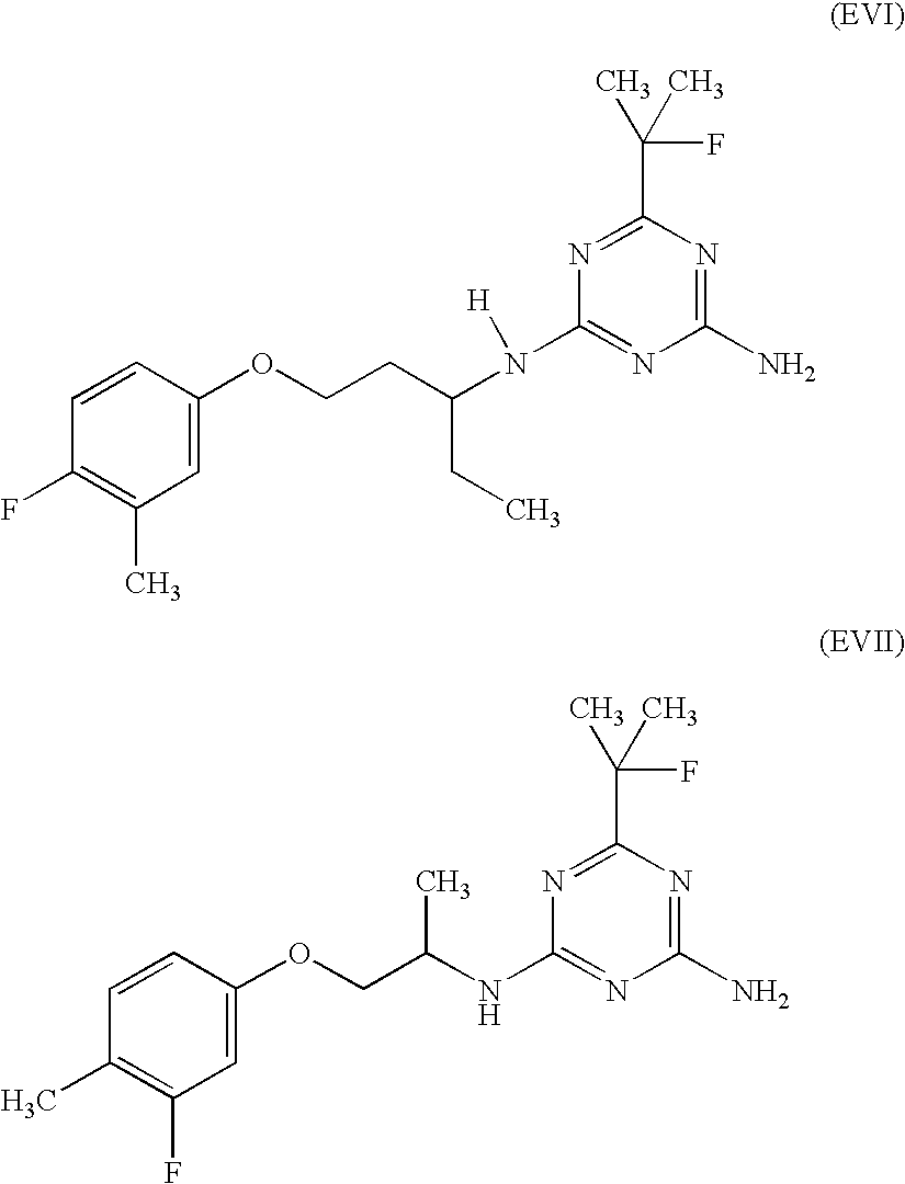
C1(F)=C(C)C=C(OCCC(CC)N(C2=NC(N)=NC(C(F)(C)C)=N2)[H])C=C1.C1(C)=C(F)C=C(OCC(NC2=NC(N)=NC(C(F)(C)C)=N2)C)C=C1
